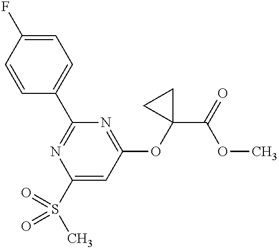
C1=CC(C2=NC(S(C)(=O)=O)=CC(OC3(C(=O)OC)CC3)=N2)=CC=C1F
